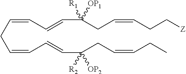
C(CC=CC=CC(CC=CCC[Z])([R1])[OP1])=CC=CC(CC=CCC)([OP2])[R2]
